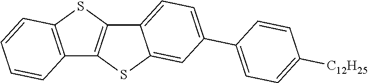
C12=C(SC3=C1SC1=CC(C4=CC=C([C12H25])C=C4)=CC=C31)C=CC=C2
